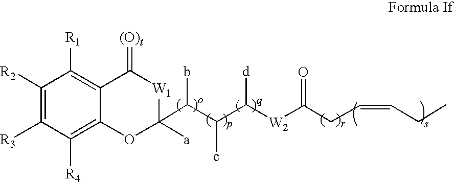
C1([R2])=C([R3])C([R4])=C2C(=C1[R1])C(=[(O)t])[W1]C(C(C(C([W2]C(CC=CCC)=O)[d])c)b)([a])O2
